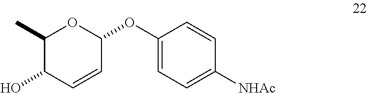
C1(C)C(O)C=CC(OC2=CC=C([NHAc])C=C2)O1
